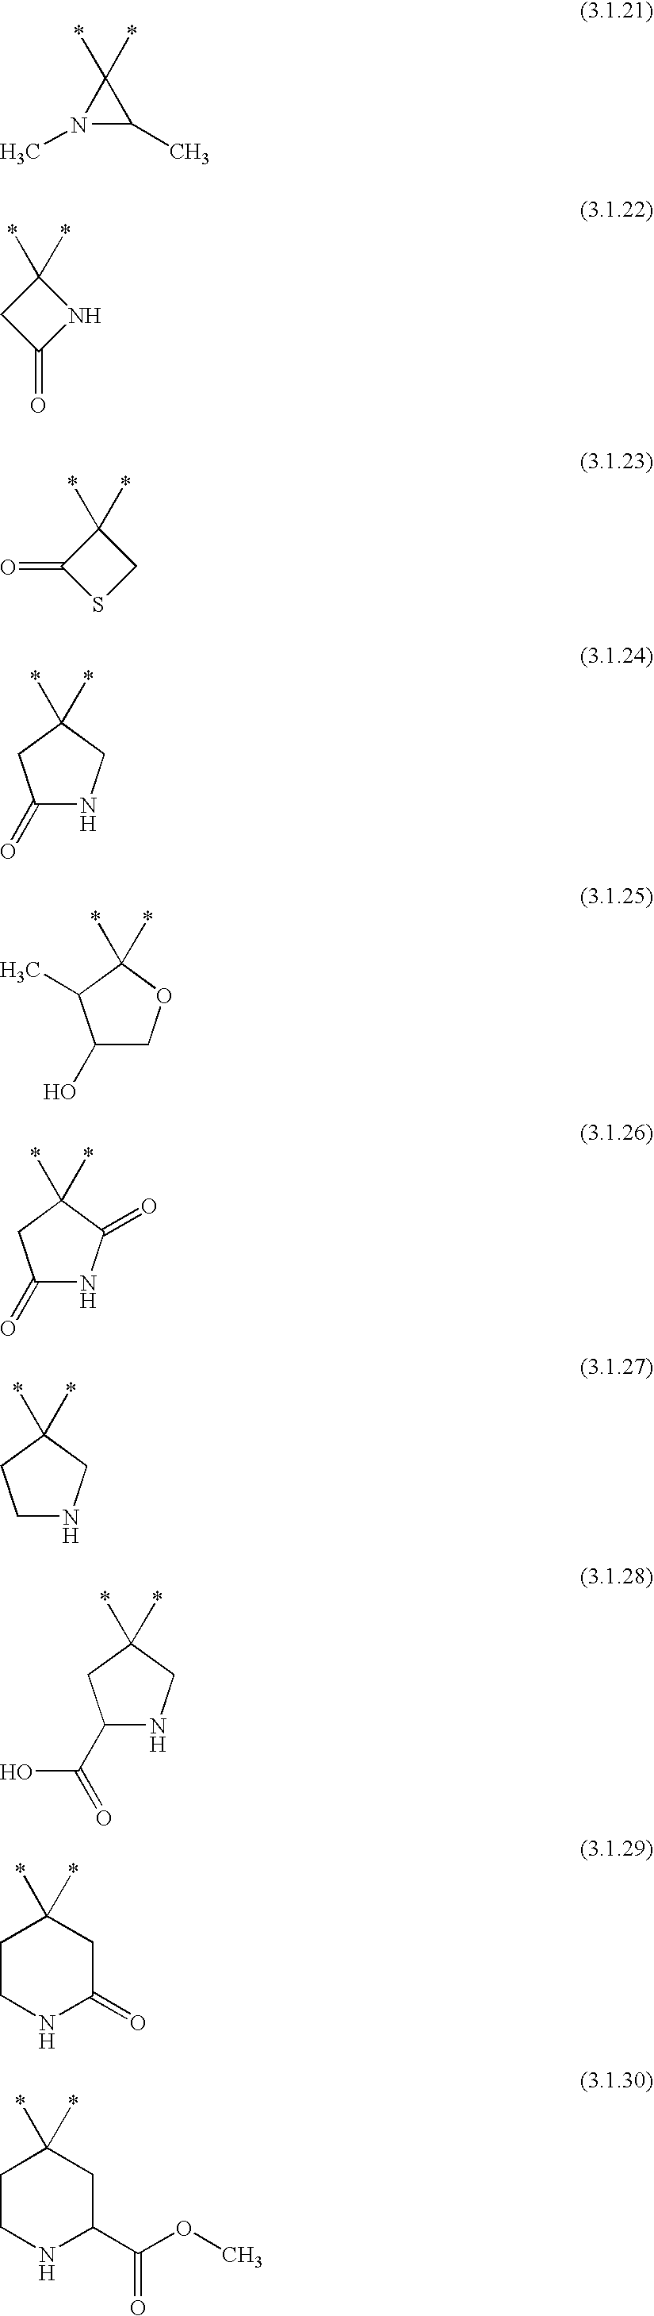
N1(C)C(C)C1(*)*.C1(=O)NC(*)(*)C1.S1CC(*)(*)C1=O.C1(=O)NCC(*)(*)C1.C1(O)COC(*)(*)C1C.C1(=O)NC(=O)C(*)(*)C1.C1NCC(*)(*)C1.C1(C(=O)O)NCC(*)(*)C1.C1CNC(=O)CC1(*)*.C1CNC(C(OC)=O)CC1(*)*
